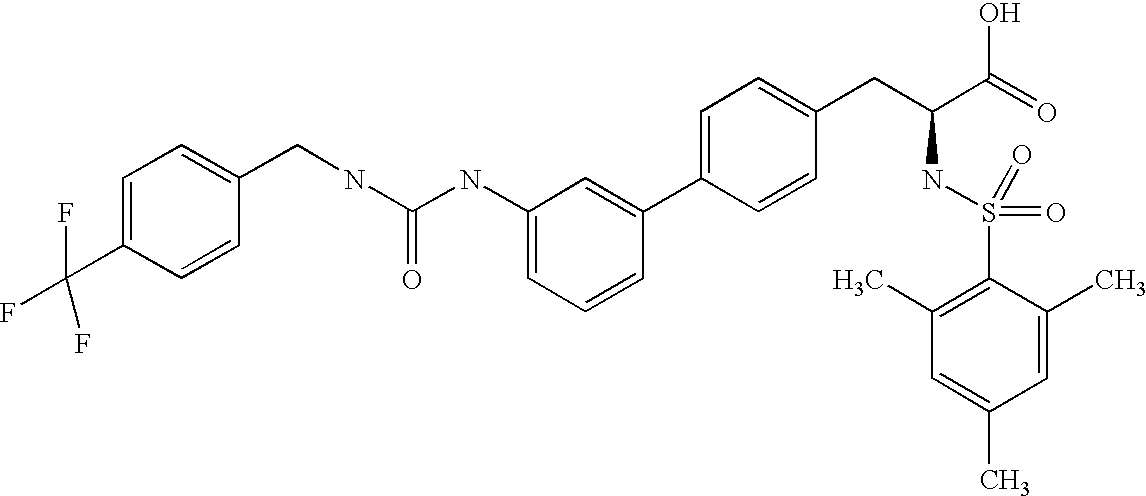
N(C(NC1=CC=CC(C2=CC=C(CC(C(=O)O)NS(=O)(=O)C3=C(C)C=C(C)C=C3C)C=C2)=C1)=O)CC1=CC=C(C(F)(F)F)C=C1
